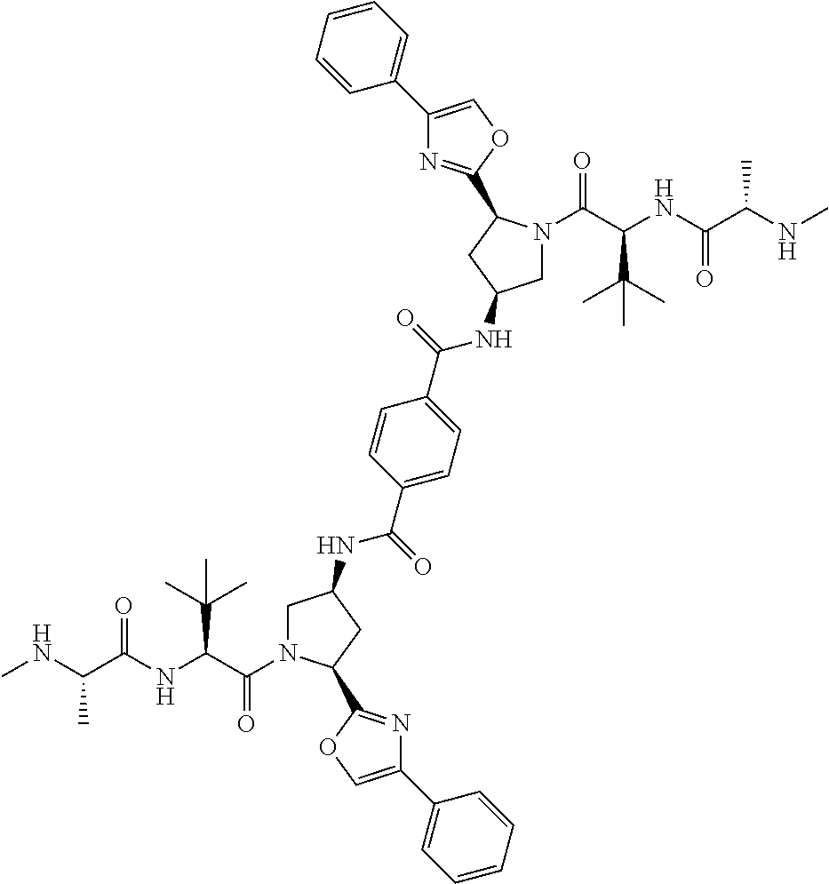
CNC(C(NC(C(=O)N1CC(NC(C2=CC=C(C(=O)NC3CN(C(C(NC(C(NC)C)=O)C(C)(C)C)=O)C(C4=NC(C5=CC=CC=C5)=CO4)C3)C=C2)=O)CC1C1=NC(C2=CC=CC=C2)=CO1)C(C)(C)C)=O)C
